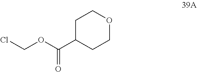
O(C(=O)C1CCOCC1)CCl
